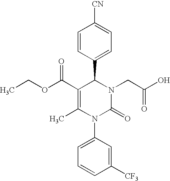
C1(C(OCC)=O)=C(C)N(C2=CC=CC([CF3])=C2)C(=O)N(CC(O)=O)C1C1=CC=C([CN])C=C1
